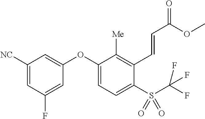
C1([NC])=CC(F)=CC(OC2=CC=C(S(C(F)(F)F)(=O)=O)C(C=CC(OC)=O)=C2[Me])=C1
